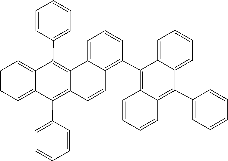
C12=CC=CC=C1C(C1=C3C=CC4=C(C5=CC=CC=C5)C5=CC=CC=C5C(C5=CC=CC=C5)=C4C3=CC=C1)=C1C(=C2C2=CC=CC=C2)C=CC=C1
